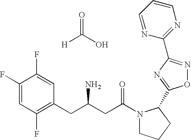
C1(F)=CC(F)=C(CC(CC(N2CCCC2C2=NC(C3=NC=CC=N3)=NO2)=O)N)C=C1F.O=C(O)[H]
